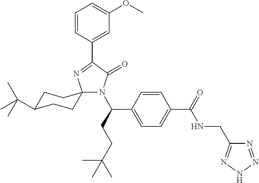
C1=CC(C2=NC3(N(C(CCC(C)(C)C)C4=CC=C(C(=O)NCC5=NNN=N5)C=C4)C2=O)CCC(C(C)(C)C)CC3)=CC(OC)=C1
